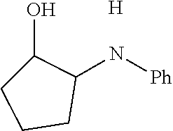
OC1CCCC1N[Ph].[H]
